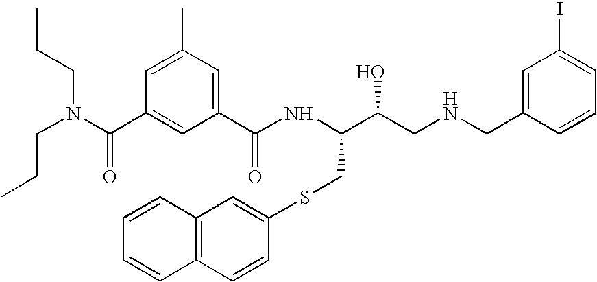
C1(C(N(CCC)CCC)=O)=CC(C(NC(C(CNCC2=CC(I)=CC=C2)O)CSC2=CC3=C(C=C2)C=CC=C3)=O)=CC(C)=C1
